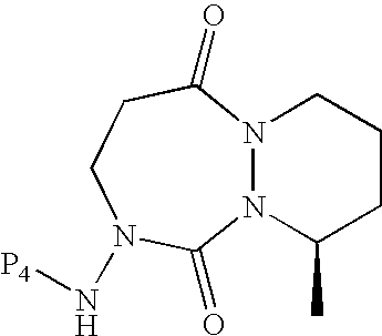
N12N(C(=O)CCN(N[P4])C1=O)CCCC2C
